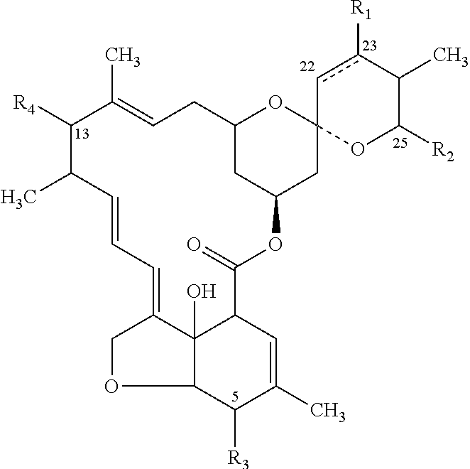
C12CC(CC3(O1)OC([R2])C(C)c([R1])c3)OC(=O)C1C3(O)C(=CC=CC(C)C([R4])C(C)=CC2)COC3C([R3])C(C)=C1
